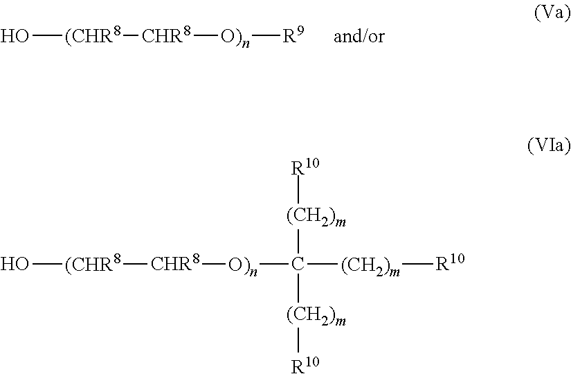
[(CHR8]([CHR8][O)n]C([(CH2)m][R10])([(CH2)m][R10])[(CH2)m][R10])O.[(CHR8]([CHR8][O)n][R9])O
